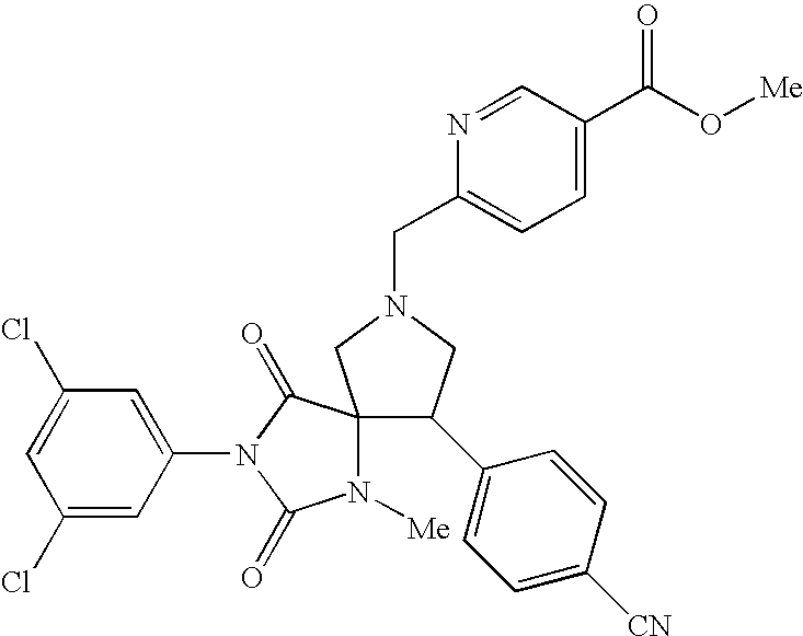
C1(Cl)=CC(Cl)=CC(N2C(=O)N([Me])C3(C2=O)C(C2=CC=C([CN])C=C2)CN(CC2=CC=C(C(O[Me])=O)C=N2)C3)=C1
